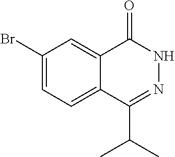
C1(Br)=CC=C2C(=C1)C(=O)NN=C2C(C)C
